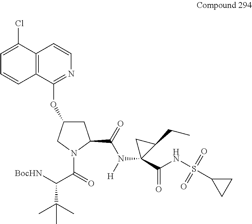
[BocHN]C(C(=O)N1C(C(=O)N([H])C2(C(NS(C3CC3)(=O)=O)=O)C(CC)C2)CC(OC2=NC=CC3=C2C=CC=C3Cl)C1)C(C)(C)C
